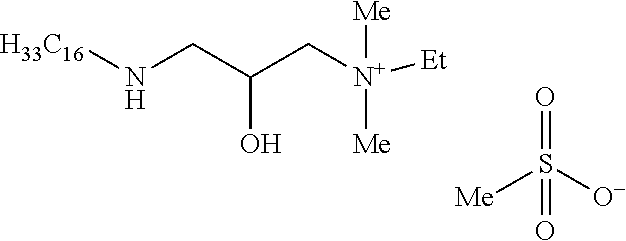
[H33C16]NCC(O)C[N+]([Me])([Et])[Me].O=S([O-])([Me])=O
